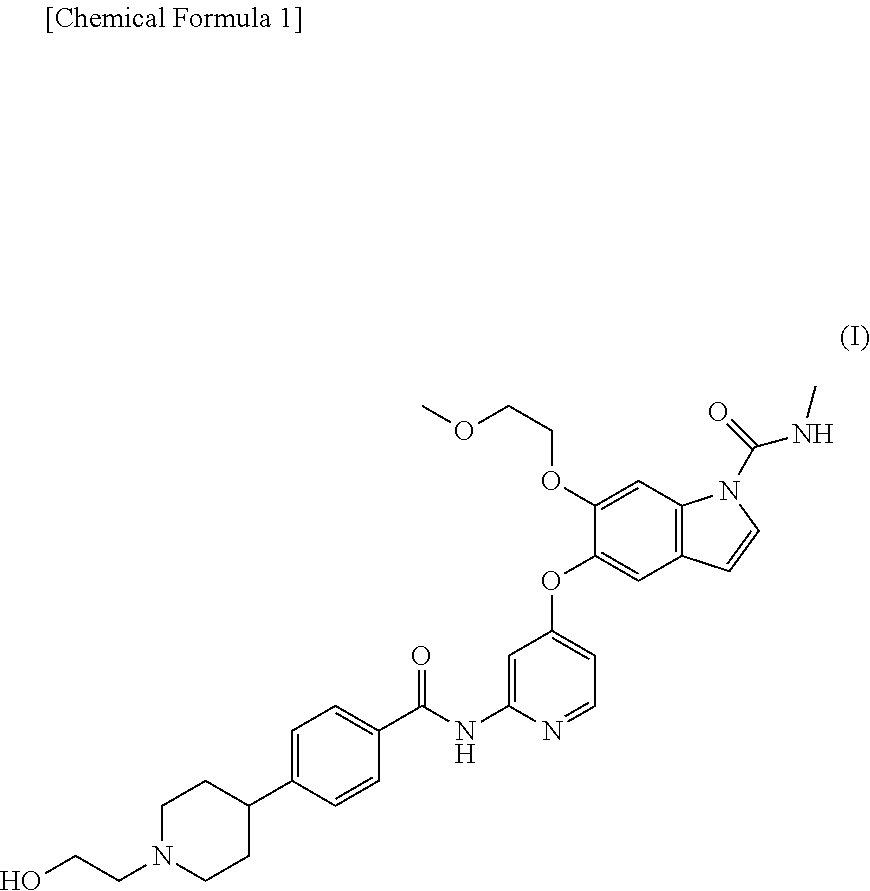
C1N(CCO)CCC(C2=CC=C(C(NC3=CC(OC4=CC5=C(C=C4OCCOC)N(C(=O)NC)C=C5)=CC=N3)=O)C=C2)C1
